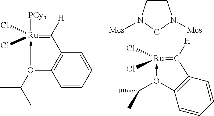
C1CN([Mes])C([Ru]2(Cl)(Cl)-O(C(C)C)C3=C(C=2[H])C=CC=C3)N1[Mes].[PCy3][Ru]1(Cl)(Cl)-O(C(C)C)C2=C(C=CC=C2)C=1[H]
